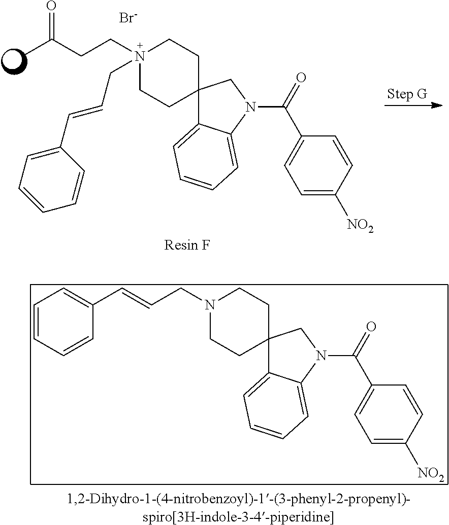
CC(CCN1(CC=CC2=CC=CC=C2)CCC2(CC1)C1=CC=CC=C1N(C(C1=CC=C([NO2])C=C1)=O)C2)=O.[Br-].N1(CC=CC2=CC=CC=C2)CCC2(CC1)C1=CC=CC=C1N(C(C1=CC=C([NO2])C=C1)=O)C2
